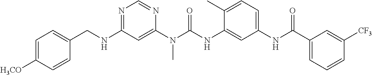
C(NC1=NC=NC(N(C(NC2=CC(NC(C3=CC=CC([CF3])=C3)=O)=CC=C2C)=O)C)=C1)C1=CC=C([H3CO])C=C1
